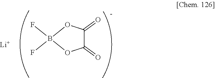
FB1(F)OC(=O)C(=O)O1.[Li]
